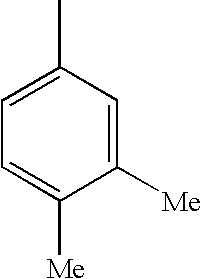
C1=C([Me])C([Me])=CC(C)=C1
